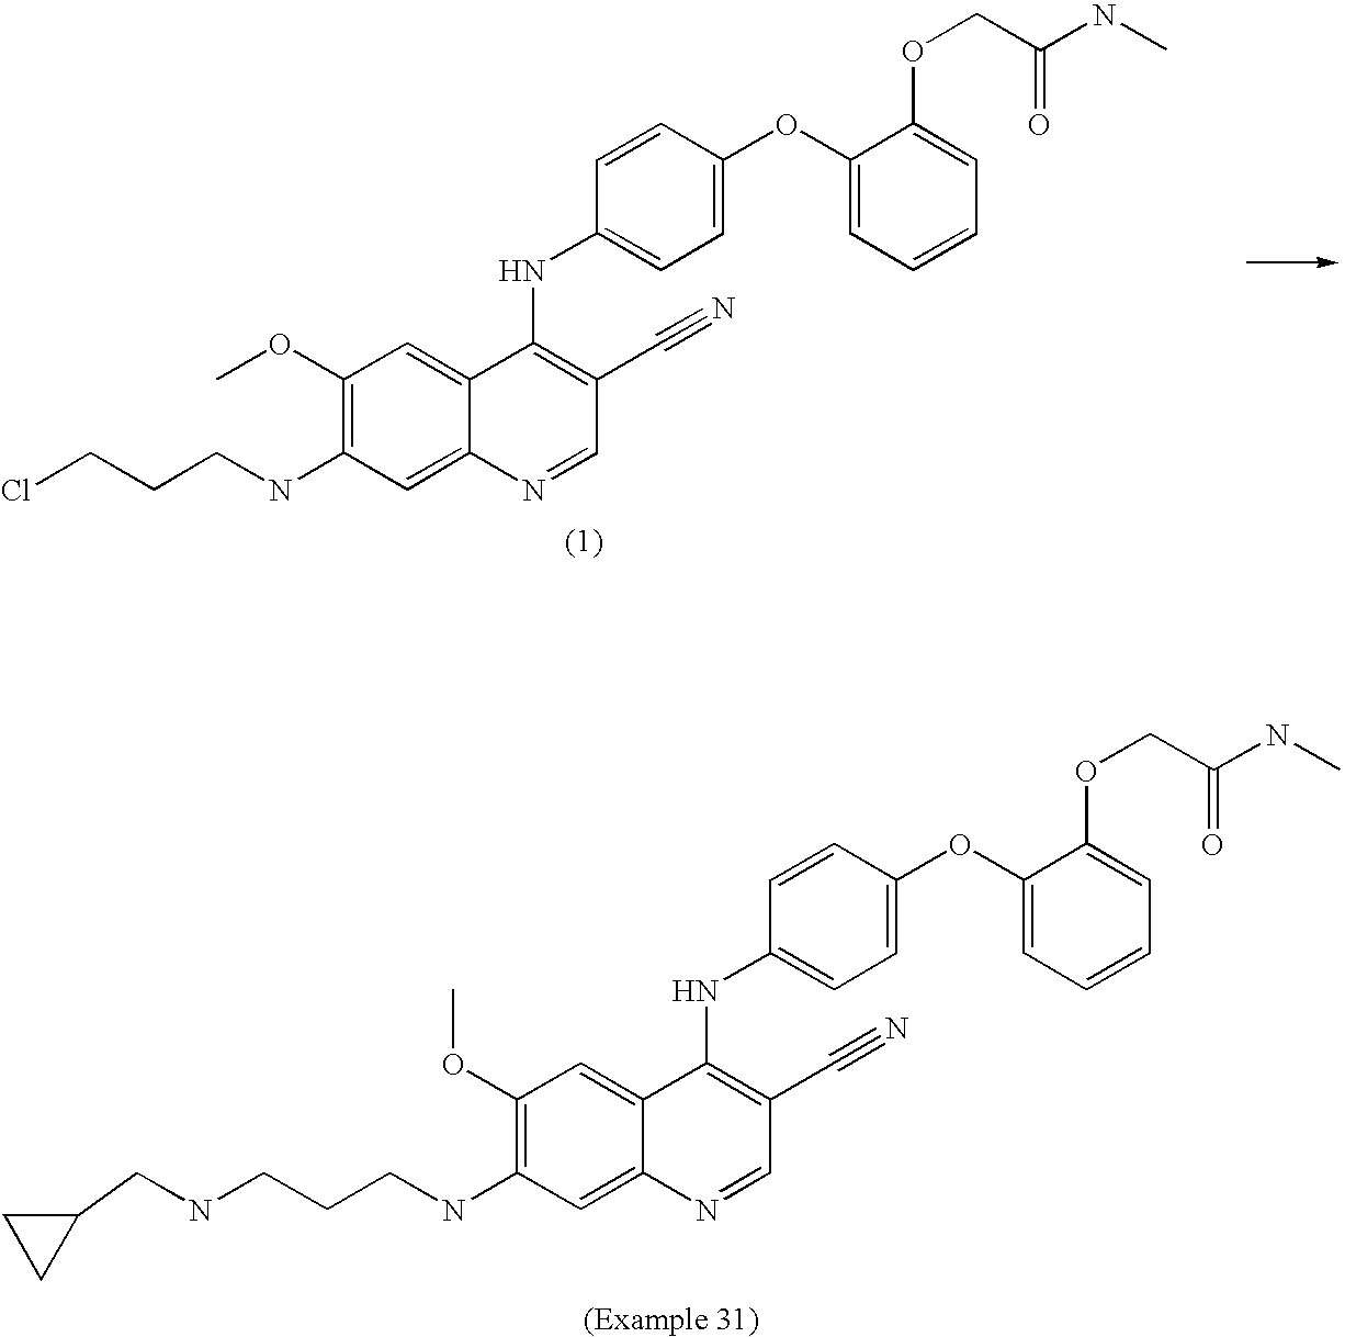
C1(OC)=C(NCCCCl)C=C2C(=C1)C(NC1=CC=C(OC3=CC=CC=C3OCC(NC)=O)C=C1)=C(C#N)C=N2.N(CCCNC1=C(OC)C=C2C(=C1)N=CC(C#N)=C2NC1=CC=C(OC2=CC=CC=C2OCC(NC)=O)C=C1)CC1CC1
